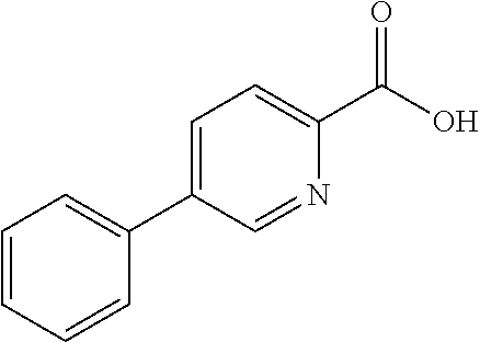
C(C1=CC=C(C2=CC=CC=C2)C=N1)(O)=O
